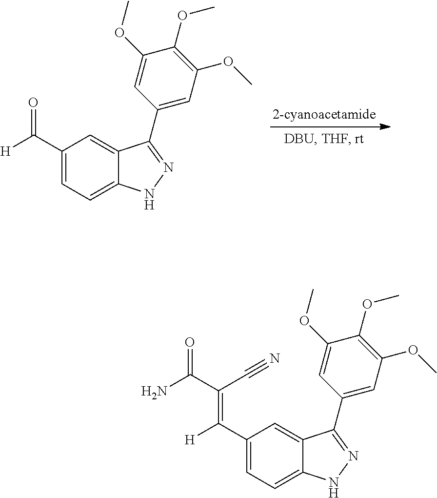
C1=C2C(=CC(C([H])=O)=C1)C(C1=CC(OC)=C(OC)C(OC)=C1)=NN2.C1=C2C(=CC(C([H])=C(C#N)C(N)=O)=C1)C(C1=CC(OC)=C(OC)C(OC)=C1)=NN2
